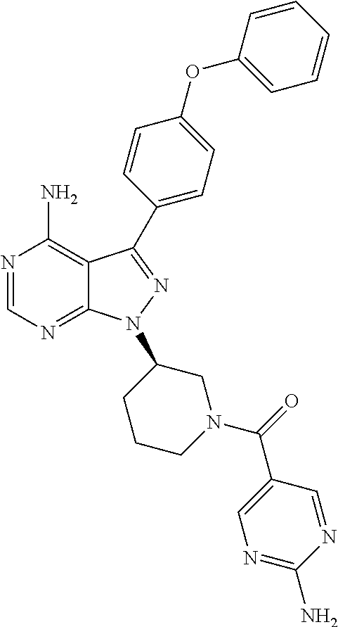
N1=CN=C2C(=C1N)C(C1=CC=C(OC3=CC=CC=C3)C=C1)=NN2C1CCCN(C(=O)C2=CN=C(N)N=C2)C1
